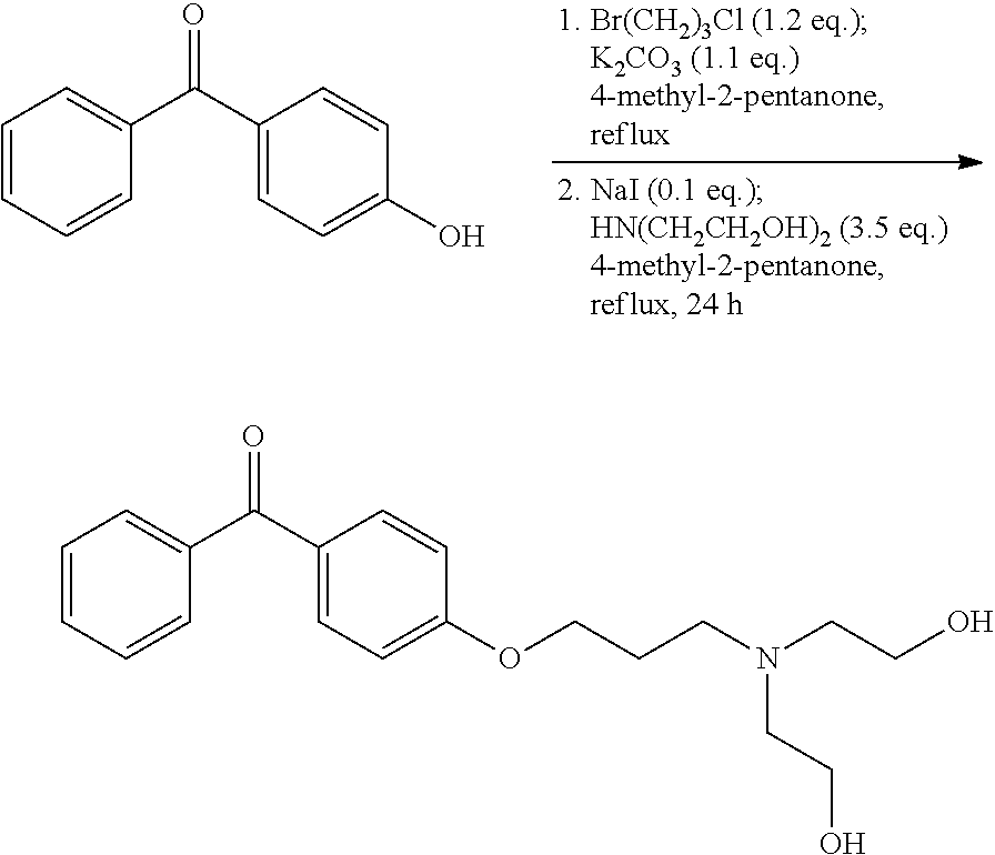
C1=CC=CC(C(C2=CC=C(O)C=C2)=O)=C1.C1=CC=CC(C(C2=CC=C(OCCCN(CCO)CCO)C=C2)=O)=C1
